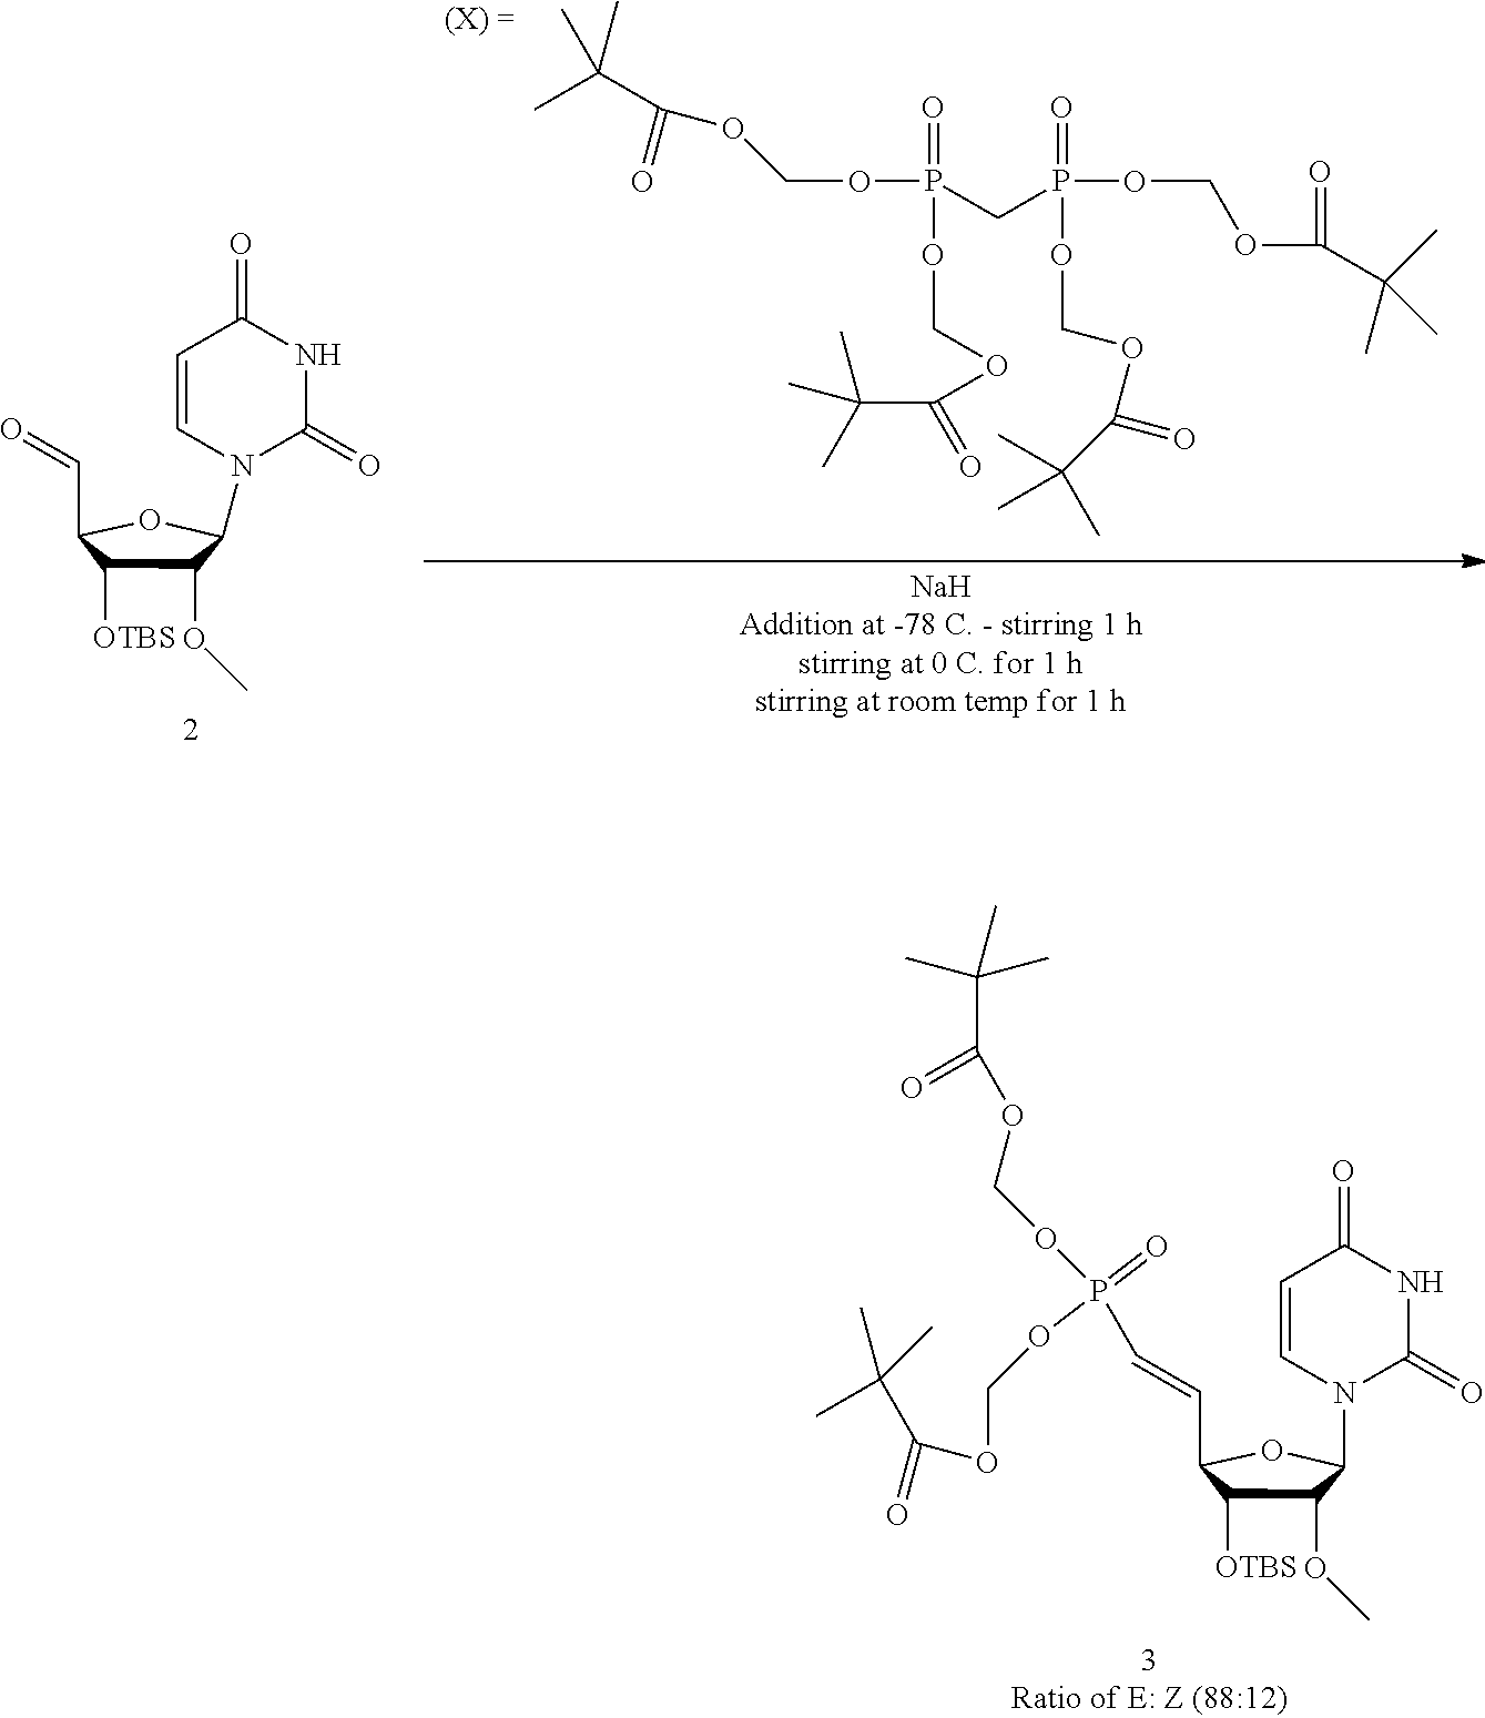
C1(OC)C([OTBS])C(C=O)OC1N1C(=O)NC(=O)C=C1.P(CP(OCOC(=O)C(C)(C)C)(OCOC(C(C)(C)C)=O)=O)(OCOC(=O)C(C)(C)C)(OCOC(=O)C(C)(C)C)=O.C1(OC)C([OTBS])C(C=CP(OCOC(=O)C(C)(C)C)(=O)OCOC(C(C)(C)C)=O)OC1N1C(=O)NC(=O)C=C1
